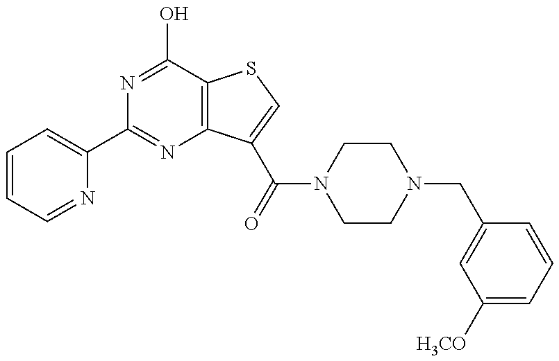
C1=CC=NC(C2=NC3=C(C(O)=N2)SC=C3C(=O)N2CCN(CC3=CC([H3CO])=CC=C3)CC2)=C1
